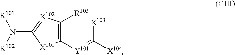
C1([Y101]=C([X104])[X103])=C([R103])[X102]=C(N([R102])[R101])[X101]1
